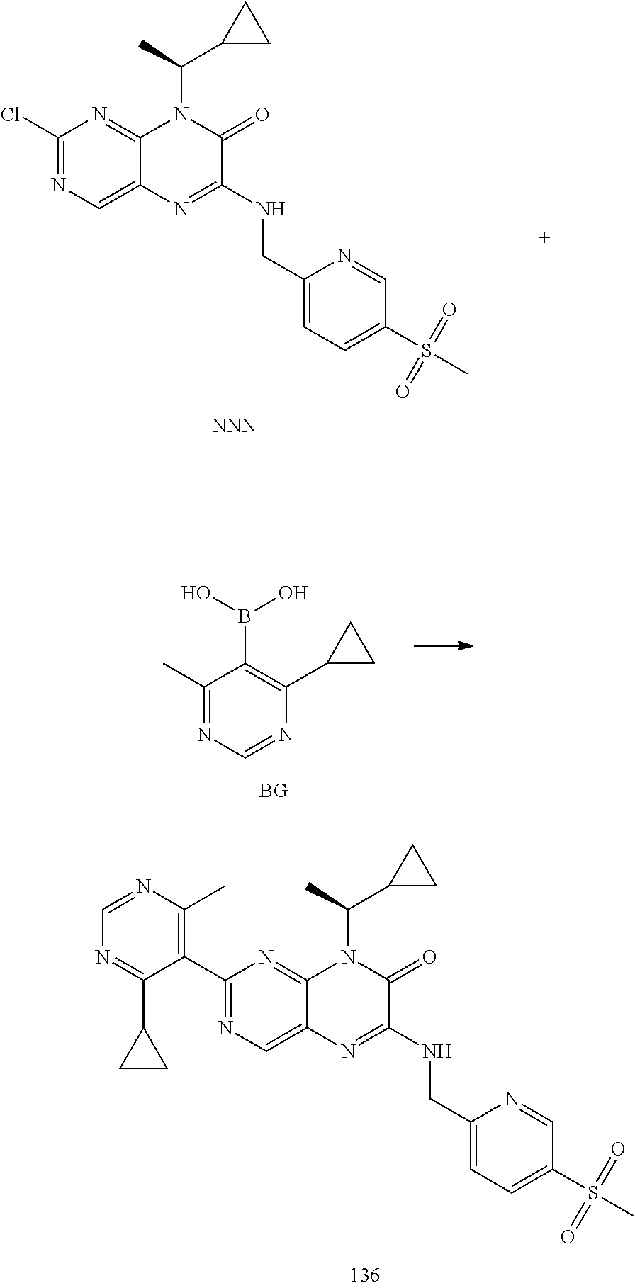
C1(C)=NC=NC(C2CC2)=C1B(O)O.[BG].C1(Cl)=NC=C2C(=N1)N(C(C)C1CC1)C(=O)C(NCC1=CC=C(S(C)(=O)=O)C=N1)=N2.[NNN].C1(C2=C(C)N=CN=C2C2CC2)=NC=C2C(=N1)N(C(C)C1CC1)C(=O)C(NCC1=CC=C(S(C)(=O)=O)C=N1)=N2
